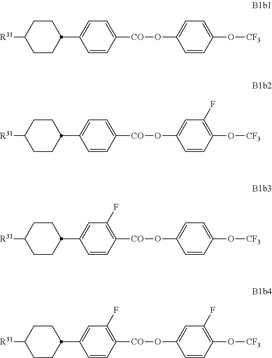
C1CC([R31])CCC1C1=CC=C([CO]OC2=CC=C(O[CF3])C=C2)C=C1.C1CC([R31])CCC1C1=CC=C([CO]OC2=CC(F)=C(O[CF3])C=C2)C=C1.C1CC([R31])CCC1C1=CC(F)=C([CO]OC2=CC=C(O[CF3])C=C2)C=C1.C1CC([R31])CCC1C1=CC(F)=C([CO]OC2=CC(F)=C(O[CF3])C=C2)C=C1
